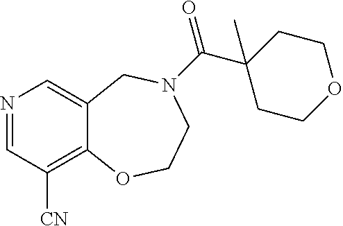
N1=CC([CN])=C2C(=C1)CN(C(=O)C1(C)CCOCC1)CCO2
